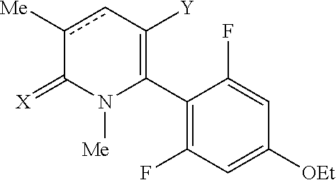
C1(C2=C([Y])cc([Me])C(=[X])N2[Me])=C(F)C=C([OEt])C=C1F
